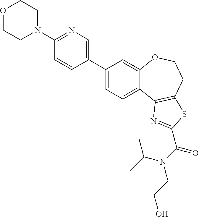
C1(C2=CN=C(N3CCOCC3)C=C2)=CC=C2C(=C1)OCCC1=C2N=C(C(N(CCO)C(C)C)=O)S1
